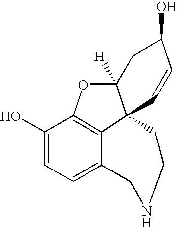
C1(O)=CC=C2C3=C1OC1([H])C3(C=CC(O)C1)CCNC2
